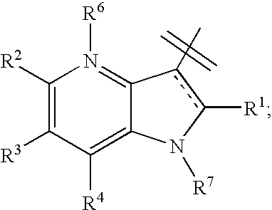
C1([R2])=C([R3])C([R4])=C2C(=N1[R6])c(C)c([R1])N2[R7]
